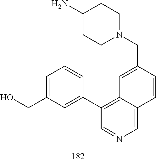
C1(N)CCN(CC2=CC3=C(C4=CC(CO)=CC=C4)C=NC=C3C=C2)CC1
